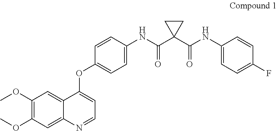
C1(OC)=C(OC)C=C2C(=C1)C(OC1=CC=C(NC(C3(C(NC4=CC=C(F)C=C4)=O)CC3)=O)C=C1)=CC=N2
